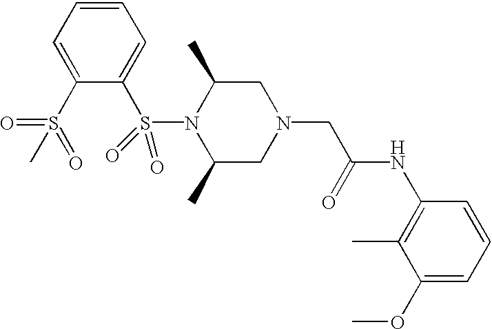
N1(S(C2=CC=CC=C2S(=O)(=O)C)(=O)=O)C(C)CN(CC(=O)NC2=C(C)C(OC)=CC=C2)CC1C
